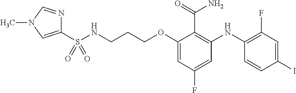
N1=CN(C)C=C1S(NCCCOC1=CC(F)=CC(NC2=C(F)C=C(I)C=C2)=C1C(N)=O)(=O)=O
